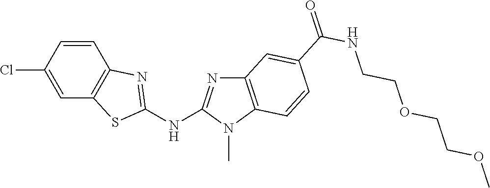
C1(Cl)=CC2=C(C=C1)N=C(NC1=NC3=C(N1C)C=CC(C(NCCOCCOC)=O)=C3)S2
